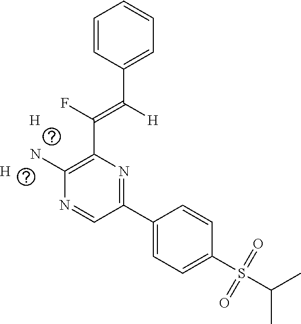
C(S(C1=CC=C(C2=NC(C(F)=C(C3=CC=CC=C3)[H])=C(N)N=C2)C=C1)(=O)=O)(C)C.[H].[H]
